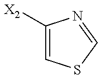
C1([X2])=CSC=N1
